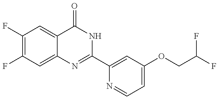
C1(F)=C(F)C=C2C(=C1)C(=O)NC(C1=CC(OCC(F)F)=CC=N1)=N2
